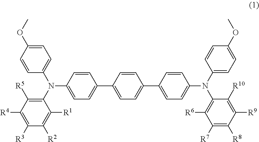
C1=C(OC)C=CC(N(C2=C([R5])C([R4])=C([R3])C([R2])=C2[R1])C2=CC=C(C3=CC=C(C4=CC=C(N(C5=CC=C(OC)C=C5)C5=C([R6])C([R7])=C([R8])C([R9])=C5[R10])C=C4)C=C3)C=C2)=C1
